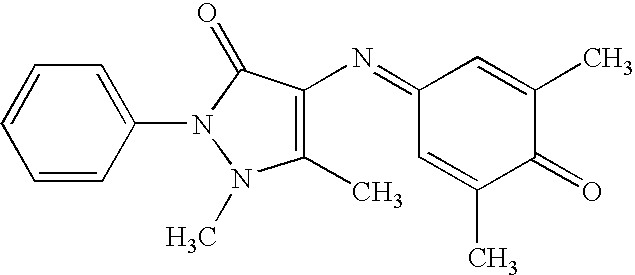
C1=CC(N2C(=O)C(N=C3C=C(C)C(=O)C(C)=C3)=C(C)N2C)=CC=C1
